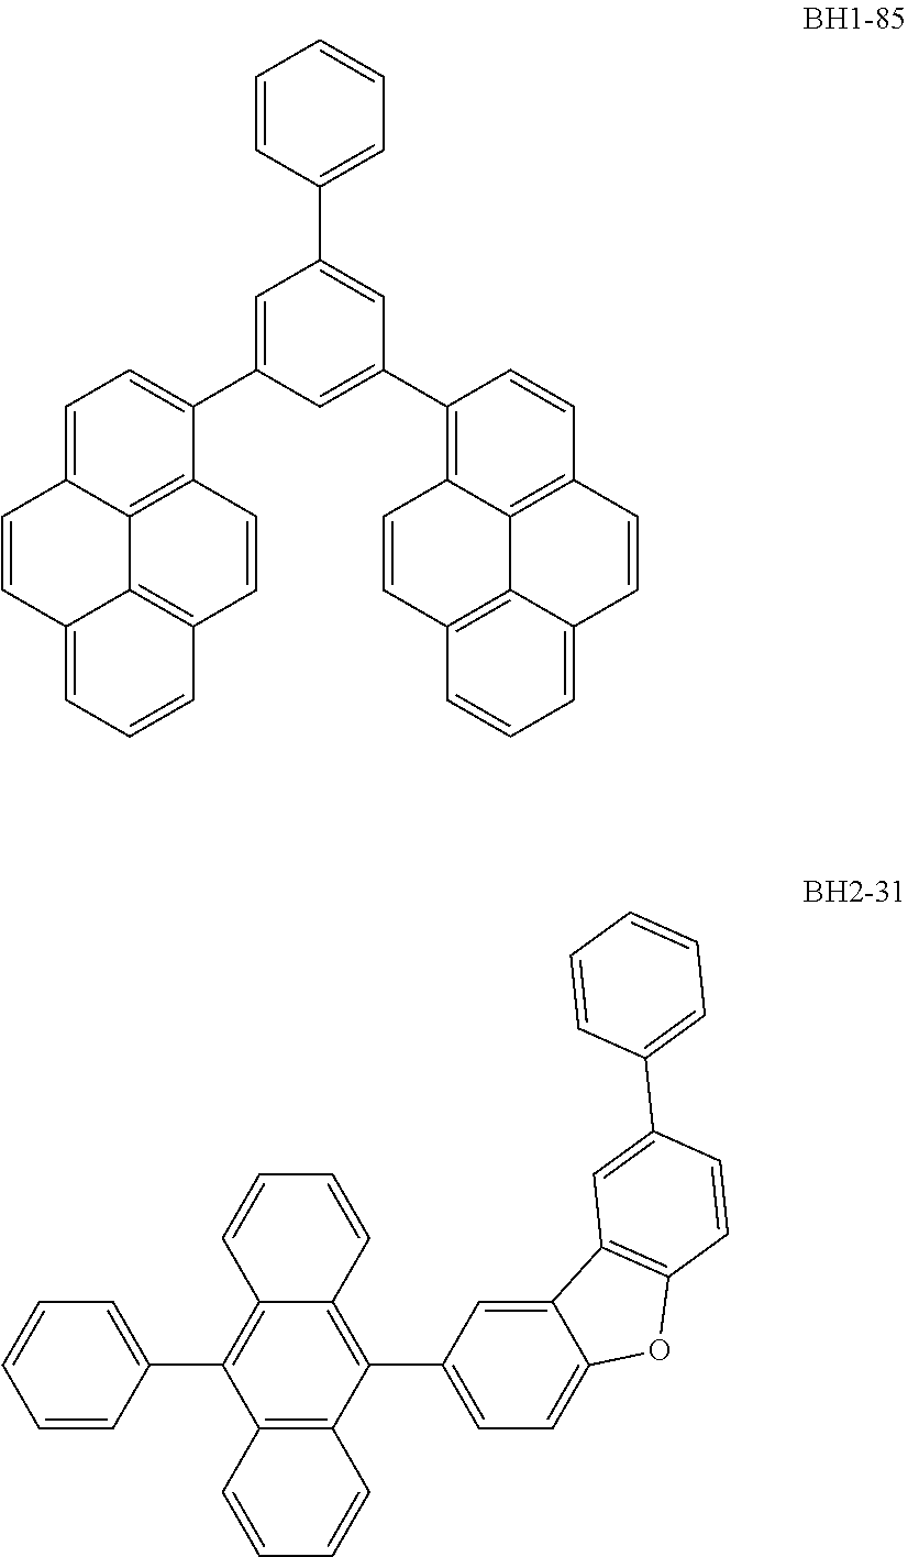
C1=CC2=CC=CC3=C2C2=C(C=C3)C(C3=CC(C4=CC=CC=C4)=CC(C4=C5C6=C(C=C4)C=CC4=CC=CC(=C64)C=C5)=C3)=CC=C12.C1=CC2=C(C3=CC=C4C(=C3)C3=C(O4)C=CC(C4=CC=CC=C4)=C3)C3=C(C(C4=CC=CC=C4)=C2C=C1)C=CC=C3
